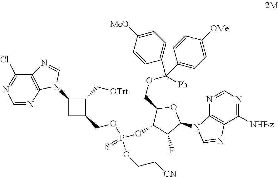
C1([NHBz])=NC=NC2=C1N=CN2C1OC(COC([Ph])(C2=CC=C([OMe])C=C2)C2=CC=C([MeO])C=C2)C(OP(=S)(OCC2C(C[OTrt])C(N3C=NC4=C3N=CN=C4Cl)C2)OCC[CN])C1F
